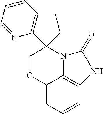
C12=CC=CC3=C1N(C(C1=CC=CC=N1)(CC)CO2)C(=O)N3
